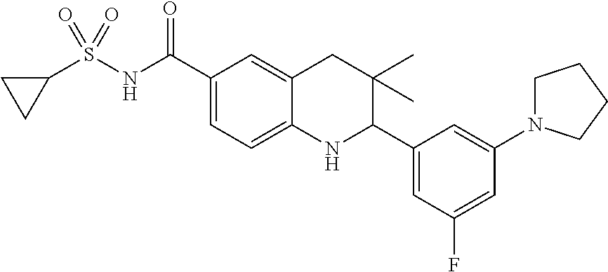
C1(C(NS(C2CC2)(=O)=O)=O)=CC=C2C(=C1)CC(C)(C)C(C1=CC(F)=CC(N3CCCC3)=C1)N2
